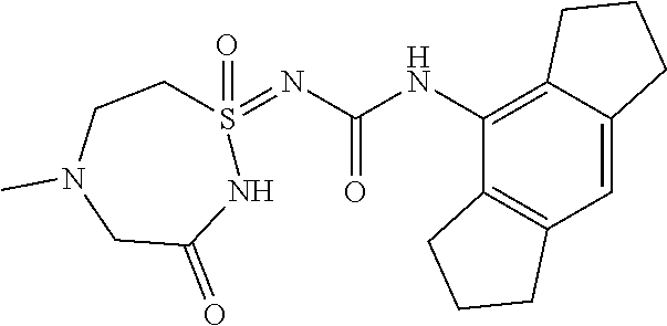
C12=C(C=C3C(=C1NC(=O)N=S1(=O)CCN(C)CC(=O)N1)CCC3)CCC2
